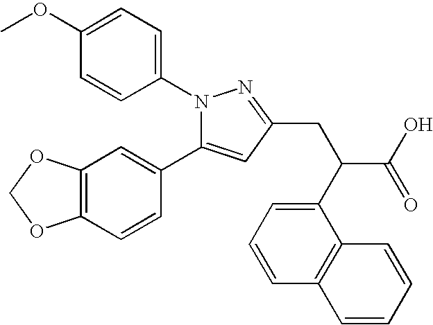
N1(C2=CC=C(OC)C=C2)C(C2=CC3=C(C=C2)OCO3)=CC(CC(C2=CC=CC3=C2C=CC=C3)C(=O)O)=N1
